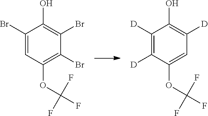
C1(Br)=CC(OC(F)(F)F)=C(Br)C(Br)=C1O.C1([D])=C([D])C(OC(F)(F)F)=CC([D])=C1O
